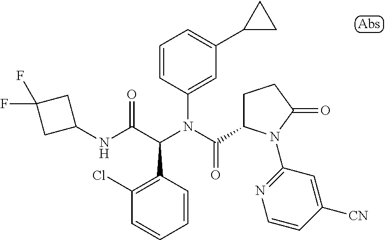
C1=CC(N(C(=O)C2CCC(=O)N2C2=NC=CC([CN])=C2)C(C(NC2CC(F)(F)C2)=O)C2=C(Cl)C=CC=C2)=CC(C2CC2)=C1
